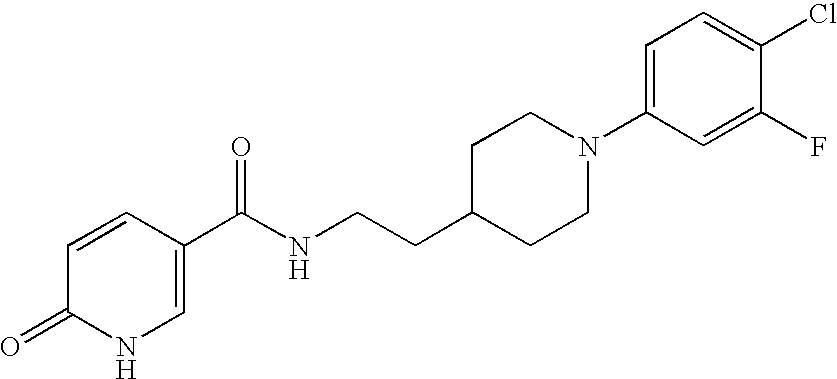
C(NCCC1CCN(C2=CC=C(Cl)C(F)=C2)CC1)(=O)C1=CNC(=O)C=C1
